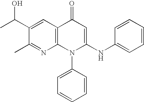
C1(C)=NC2=C(C=C1C(C)O)C(=O)C=C(NC1=CC=CC=C1)N2C1=CC=CC=C1
